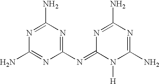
C1(N)=NC(N)=NC(N=C2N([H])C(N)=NC(N)=N2)=N1
